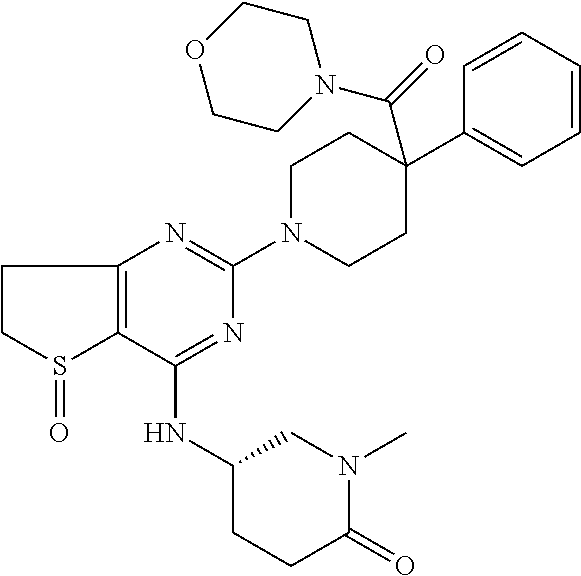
C1(NC2CCC(=O)N(C)C2)=NC(N2CCC(C3=CC=CC=C3)(C(N3CCOCC3)=O)CC2)=NC2=C1S(=O)CC2
